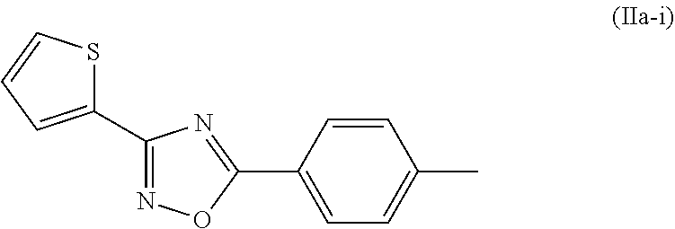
C1(C2=NOC(C3=CC=C(C)C=C3)=N2)=CC=CS1
